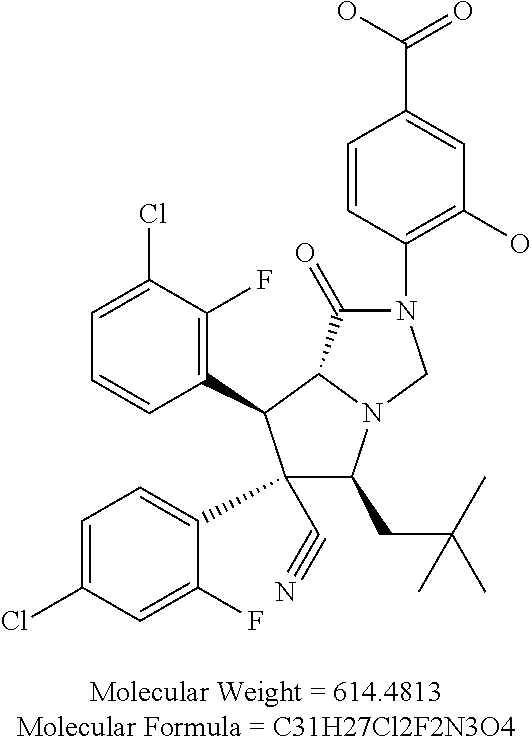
C1=C(Cl)C(F)=C(C2C(C3=CC=C(Cl)C=C3F)(C#N)C(CC(C)(C)C)N3C2C(=O)N(C2=C(O)C=C(C(O)=O)C=C2)C3)C=C1
